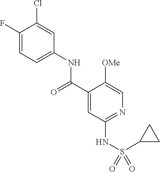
C1(F)=CC=C(NC(C2=CC(NS(=O)(=O)C3CC3)=NC=C2[OMe])=O)C=C1Cl
